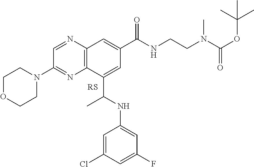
C1OCCN(C2=NC3=C(N=C2)C=C(C(NCCN(C(OC(C)(C)C)=O)C)=O)C=C3C(C)NC2=CC(F)=CC(Cl)=C2)C1
